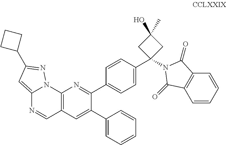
C12=CC(C3CCC3)=NN1C1=C(C=N2)C=C(C2=CC=CC=C2)C(C2=CC=C(C3(N4C(=O)C5=C(C=CC=C5)C4=O)CC(O)(C)C3)C=C2)=N1
